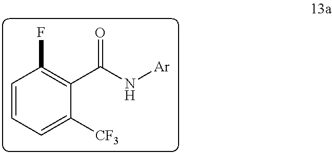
C1=CC=C([CF3])C(C(N[Ar])=O)=C1F
